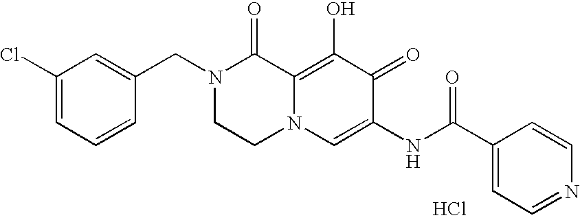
C1(CN2CCN3C(=C(O)C(=O)C(NC(C4=CC=NC=C4)=O)=C3)C2=O)=CC(Cl)=CC=C1.Cl
